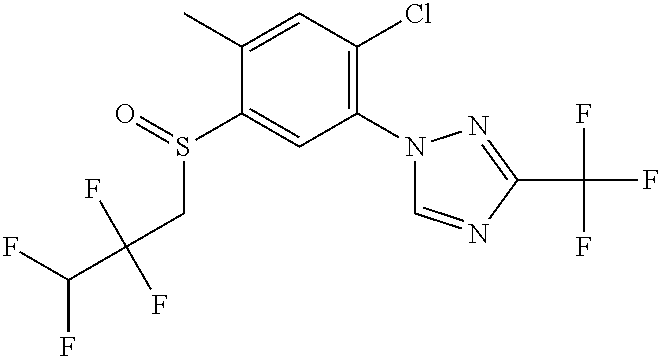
C1(C)=CC(Cl)=C(N2C=NC(C(F)(F)F)=N2)C=C1S(CC(F)(F)C(F)F)=O
